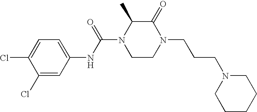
C1(Cl)=CC(NC(N2CCN(CCCN3CCCCC3)C(=O)C2C)=O)=CC=C1Cl
